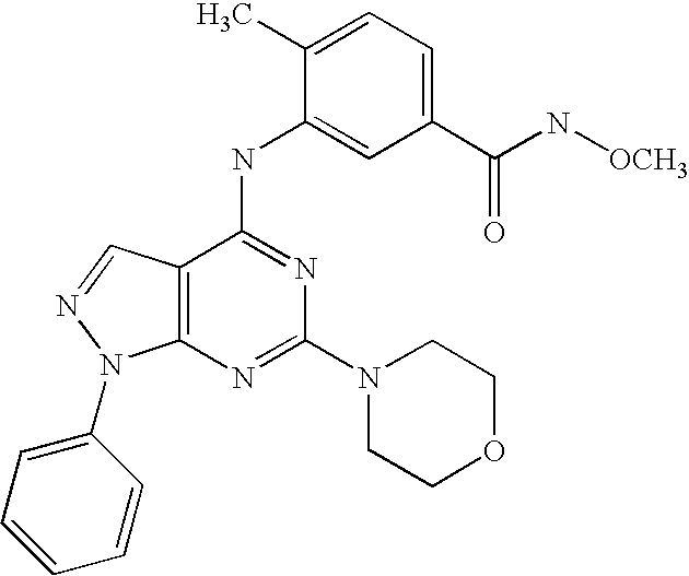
C12=C(C(NC3=CC(C(N[OCH3])=O)=CC=C3C)=NC(N3CCOCC3)=N1)C=NN2C1=CC=CC=C1
